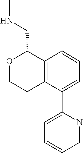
C1=CC=C(C2=CC=CC=N2)C2=C1C(CNC)OCC2
